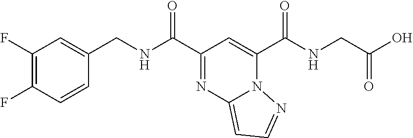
C1(F)=C(F)C=CC(CNC(C2=NC3=CC=NN3C(C(NCC(=O)O)=O)=C2)=O)=C1
